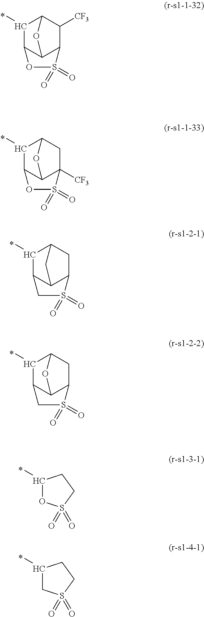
C1(C)C2C3C(C([CF3])C1O3)S(=O)(=O)O2.C1(C)C2C3C([CF3])(CC1O3)S(=O)(=O)O2.C1(C)C2C3C(CC1C3)S(=O)(=O)C2.C1(C)C2C3C(CC1O3)S(=O)(=O)C2.C1(C)OS(=O)(=O)CC1.C1(C)CS(=O)(=O)CC1
